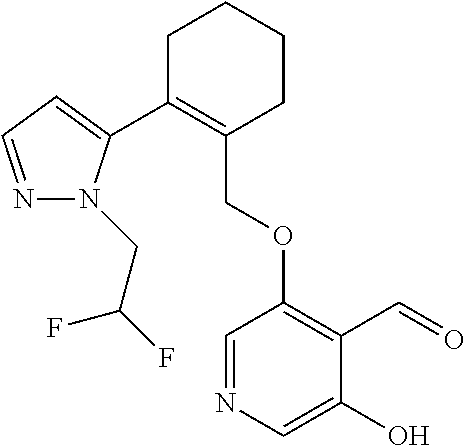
C1C(C2=CC=NN2CC(F)F)=C(COC2=C(C=O)C(O)=CN=C2)CCC1
